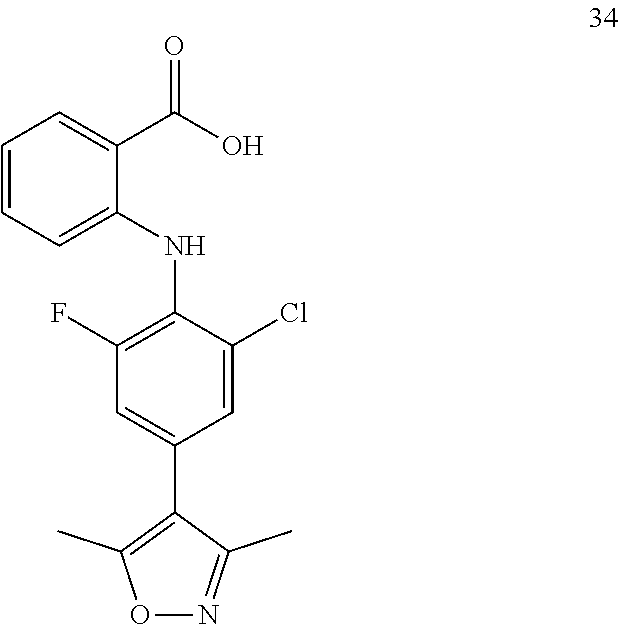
C1=CC=C(NC2=C(F)C=C(C3=C(C)ON=C3C)C=C2Cl)C(C(O)=O)=C1
